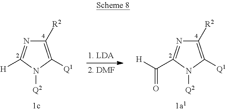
N1([Q2])C([Q1])=C([R2])N=C1[H].N1([Q2])C([Q1])=C([R2])N=C1C([H])=O
